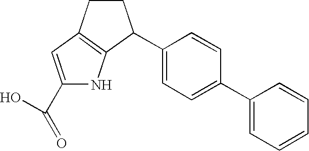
C1(C2C3=C(C=C(C(=O)O)N3)CC2)=CC=C(C2=CC=CC=C2)C=C1
